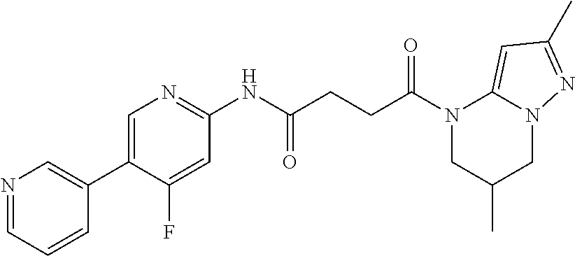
N1(C(CCC(NC2=NC=C(C3=CN=CC=C3)C(F)=C2)=O)=O)CC(C)CN2C1=CC(C)=N2
